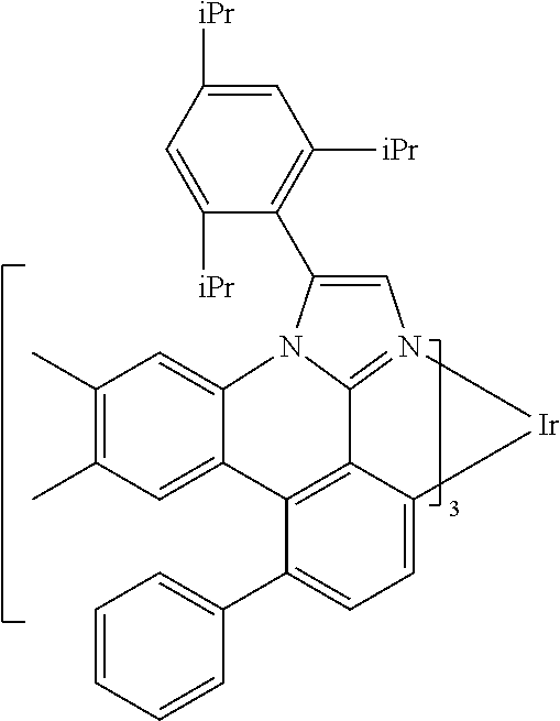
C1(C)=C(C)C=C2C(=C1)N1C3=N(C=C1C1=C([iPr])C=C([iPr])C=C1[iPr])[Ir]C1=CC=C(C4=CC=CC=C4)C2=C13
